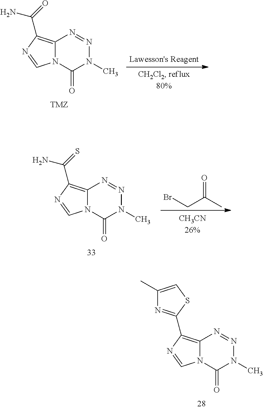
N12C(=C(C(=O)N)N=C1)N=NN(C)C2=O.N12C(=C(C(=S)N)N=C1)N=NN(C)C2=O.O=C(C)CBr.N12C(=C(C3=NC(C)=CS3)N=C1)N=NN(C)C2=O
